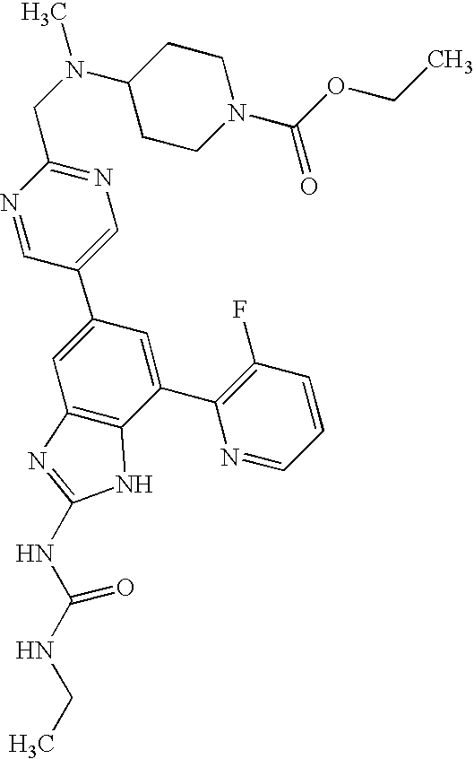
N1=CC(C2=CC3=C(C(C4=C(F)C=CC=N4)=C2)NC(NC(NCC)=O)=N3)=CN=C1CN(C1CCN(C(OCC)=O)CC1)C
